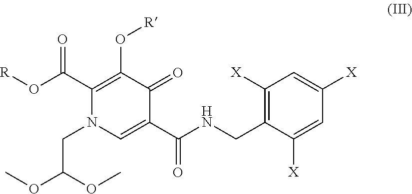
C1([X])=C(CNC(C2=CN(CC(OC)OC)C(C(O[R])=O)=C(O[R])C2=O)=O)C([X])=CC([X])=C1
